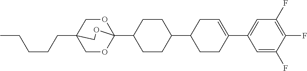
C(CCCC)C12COC(C3CCC(C4CCC(C5=CC(F)=C(F)C(F)=C5)=CC4)CC3)(OC1)OC2
